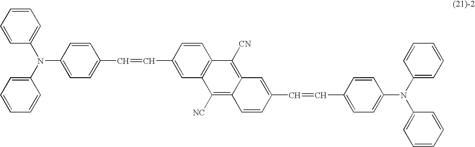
C1=CC=CC(N(C2=CC=CC=C2)C2=CC=C(C=CC3=CC4=C(C=C3)C([CN])=C3C(=C4[NC])C=CC(C=CC4=CC=C(N(C5=CC=CC=C5)C5=CC=CC=C5)C=C4)=C3)C=C2)=C1
